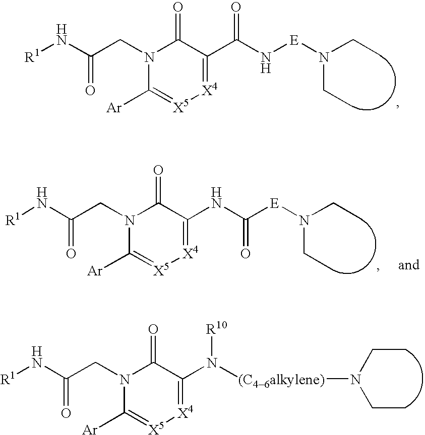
[R1]NC(CN1C([Ar])=[X5][X4]=C(C(N[E]N(CC)CC)=O)C1=O)=O.[R1]NC(CN1C([Ar])=[X5][X4]=C(NC([E]N(CC)CC)=O)C1=O)=O.[R1]NC(CN1C([Ar])=[X5][X4]=C(N([(C46alkylene)]N(CC)CC)[R10])C1=O)=O
